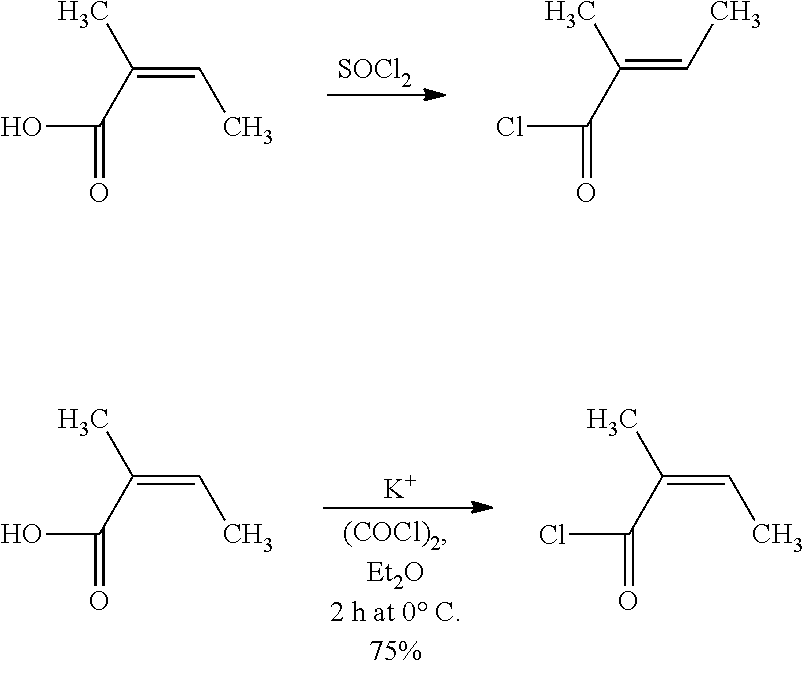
C(=CC)(C)C(O)=O.[SOCl2].C(=CC)(C)C(Cl)=O.C(=CC)(C)C(O)=O.[K].C(=CC)(C)C(Cl)=O
